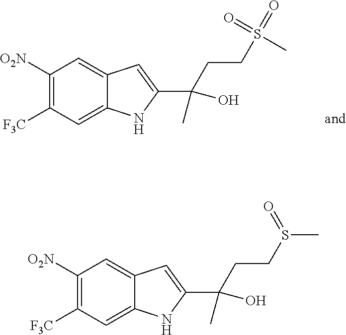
C1([O2N])=C([F3C])C=C2C(=C1)C=C(C(CCS(=O)(=O)C)(C)O)N2.C1([O2N])=C([F3C])C=C2C(=C1)C=C(C(CCS(=O)C)(C)O)N2
